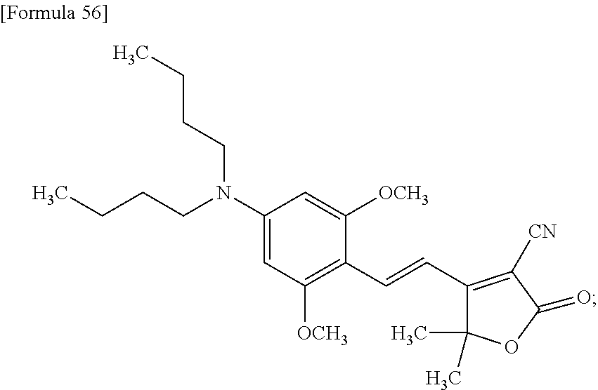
C1(N(CCCC)CCCC)=CC([OCH3])=C(C=CC2=C([CN])C(=O)OC2(C)C)C([OCH3])=C1
